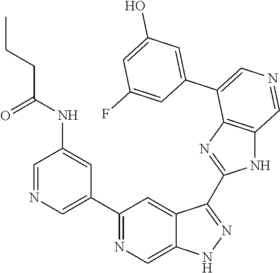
C1(C2=CN=CC(NC(CCC)=O)=C2)=NC=C2C(=C1)C(C1=NC3=C(N1)C=NC=C3C1=CC(O)=CC(F)=C1)=NN2
